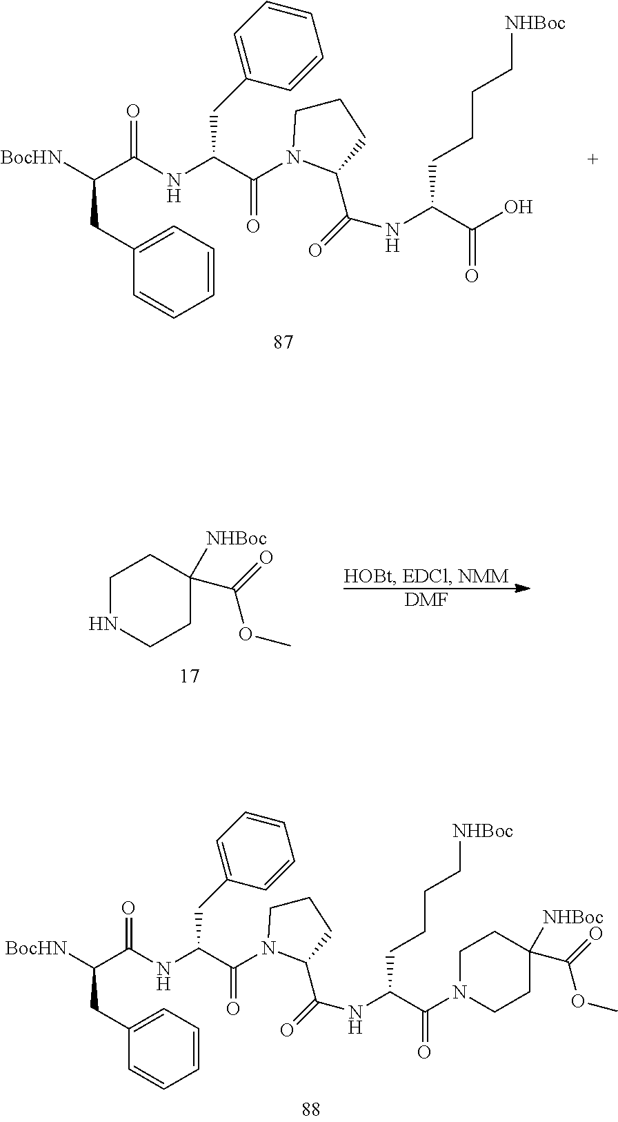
C(C(C(=O)N1CCCC1C(=O)NC(C(O)=O)CCCC[NHBoc])NC(C(CC1=CC=CC=C1)[BocHN])=O)C1=CC=CC=C1.C1NCCC([NHBoc])(C(=O)OC)C1.C(C(C(=O)N1CCCC1C(=O)NC(C(=O)N1CCC([NHBoc])(C(=O)OC)CC1)CCCC[NHBoc])NC(C(CC1=CC=CC=C1)[BocHN])=O)C1=CC=CC=C1
